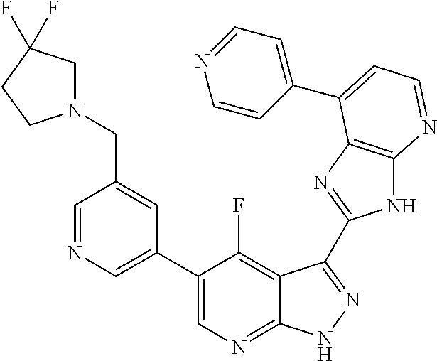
C1=NC=C(C2=CN=C3C(=C2F)C(C2=NC4=C(N2)N=CC=C4C2=CC=NC=C2)=NN3)C=C1CN1CC(F)(F)CC1
